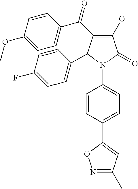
C1(O)=C(C(C2=CC=C(OC)C=C2)=O)C(C2=CC=C(F)C=C2)N(C2=CC=C(C3=CC(C)=NO3)C=C2)C1=O
